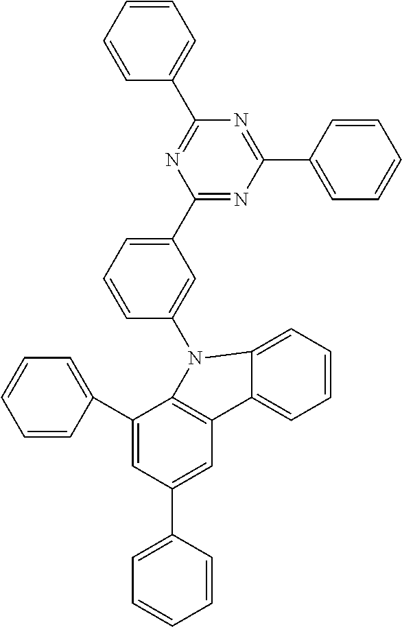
C1(C2=CC=CC(N3C4=C(C=C(C5=CC=CC=C5)C=C4C4=CC=CC=C4)C4=CC=CC=C43)=C2)=NC(C2=CC=CC=C2)=NC(C2=CC=CC=C2)=N1
